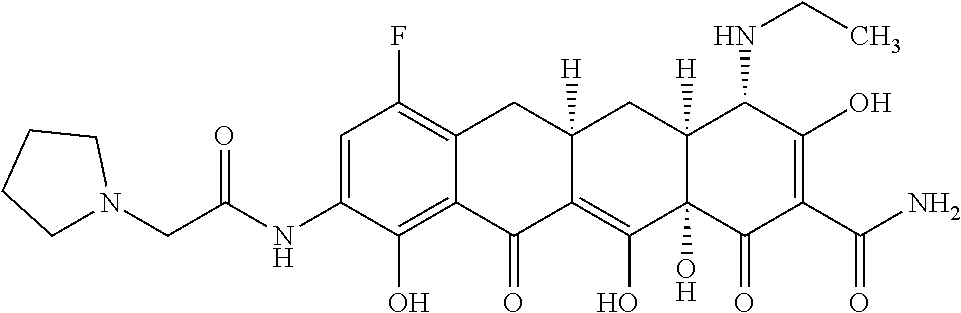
C1=C(NC(CN2CCCC2)=O)C(O)=C2C(=C1F)CC1([H])CC3([H])C(NCC)C(O)=C(C(=O)N)C(=O)C3(O)C(O)=C1C2=O
